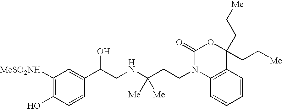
C1([MeSO2NH])=C(O)C=CC(C(CNC(CCN2C3=C(C=CC=C3)C(CC[Me])(CC[Me])OC2=O)([Me])[Me])O)=C1
